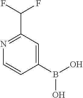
B(O)(C1=CC(C(F)F)=NC=C1)O
